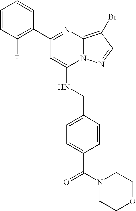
C1(C2=C(F)C=CC=C2)=NC2=C(Br)C=NN2C(NCC2=CC=C(C(N3CCOCC3)=O)C=C2)=C1
